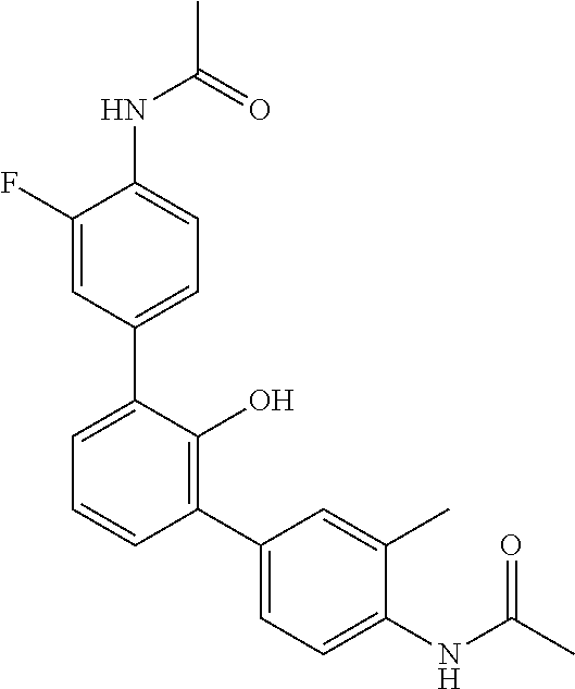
C1(NC(C)=O)=CC=C(C2=CC=CC(C3=CC=C(NC(C)=O)C(C)=C3)=C2O)C=C1F
